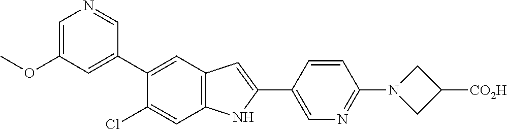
C1=C(OC)C=C(C2=CC3=C(C=C2Cl)NC(C2=CN=C(N4CC([CO2H])C4)C=C2)=C3)C=N1
